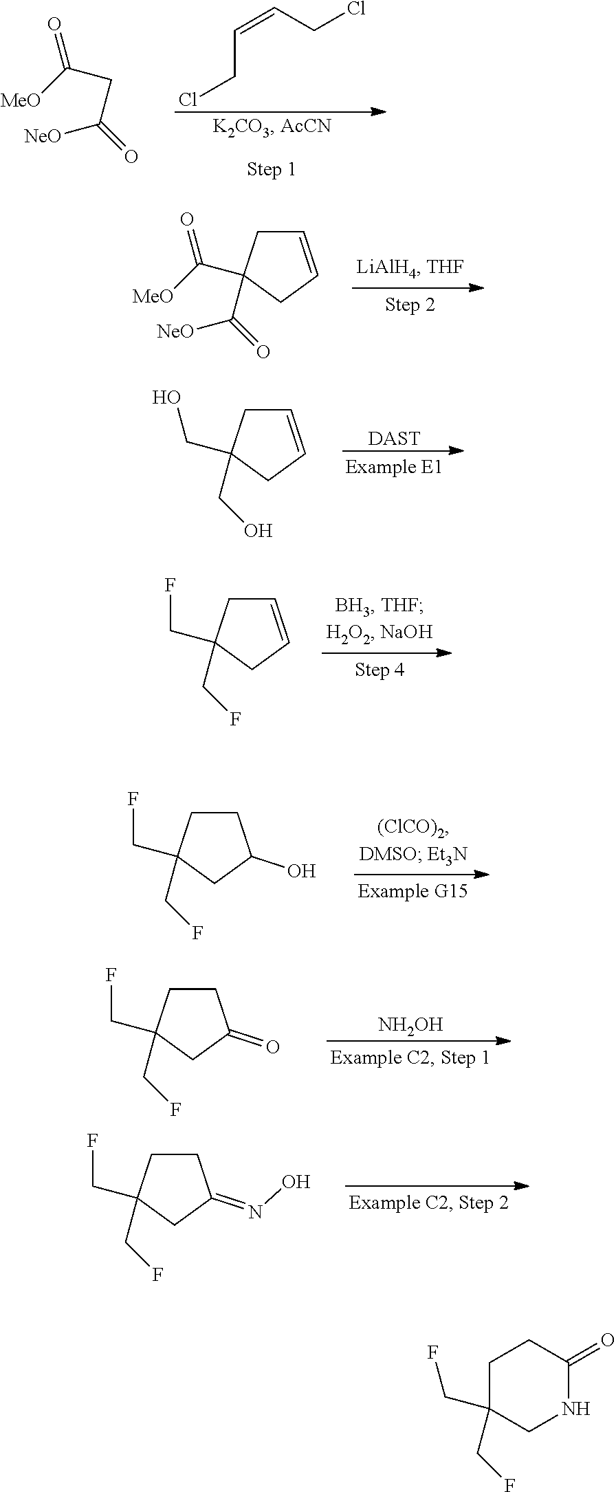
C(CCl)=CCCl.[MeO]C(CC([NeO])=O)=O.[MeO]C(=O)C1(C([NeO])=O)CC=CC1.[DAST].C(O)C1(CO)CC=CC1.C(C1(CF)CC=CC1)F.C(C1(CF)CCC(O)C1)F.[NH2OH].C(C1(CF)CCC(=O)C1)F.C(C1(CF)CCC(=NO)C1)F.C(C1(CF)CNC(=O)CC1)F
